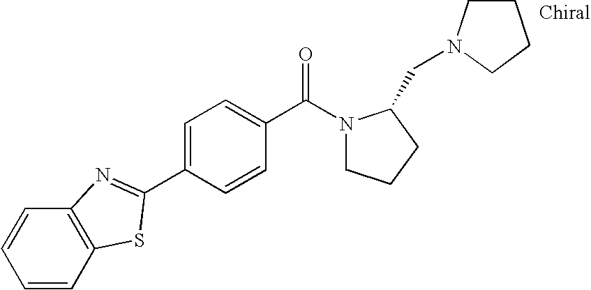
C1=CC=CC2=C1N=C(C1=CC=C(C(N3CCCC3CN3CCCC3)=O)C=C1)S2
